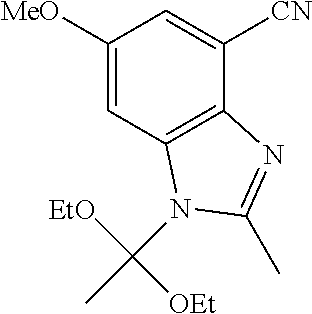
C1([MeO])=CC2=C(C([CN])=C1)N=C(C)N2C(C)([EtO])[OEt]
